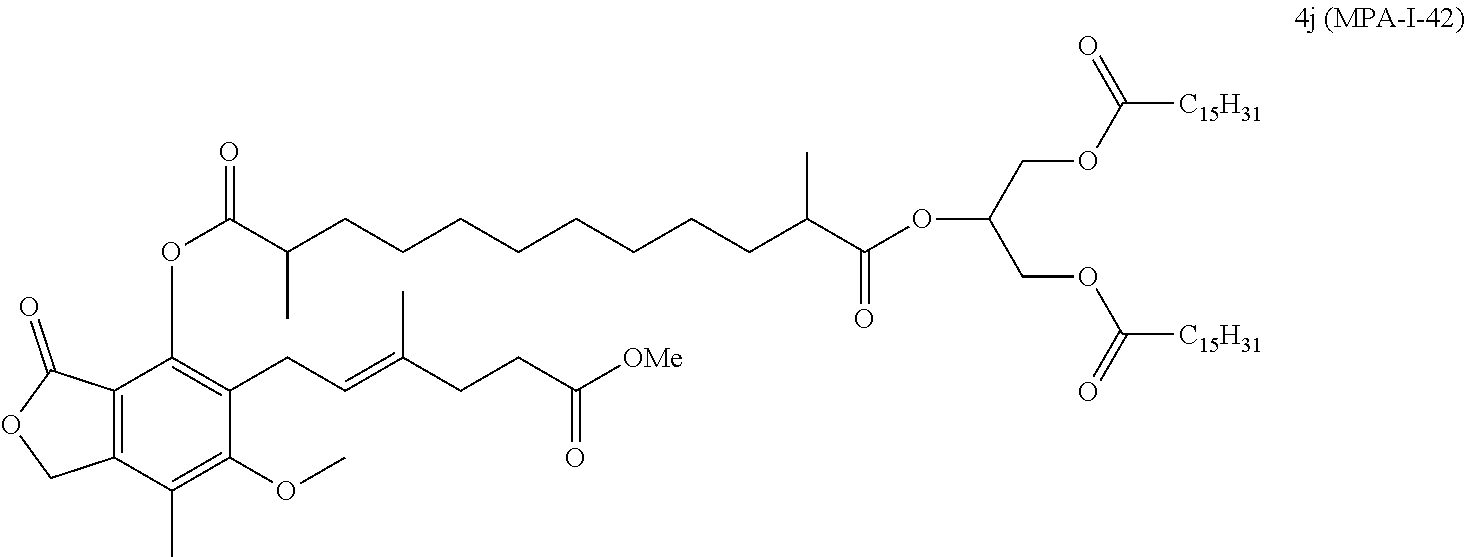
C(=C(C)CCC(=O)[OMe])CC1=C(OC(C(CCCCCCCCC(C(OC(COC([C15H31])=O)COC([C15H31])=O)=O)C)C)=O)C2=C(C(C)=C1OC)COC2=O
